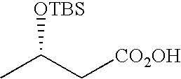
CC(C[CO2OH])[OTBS]
